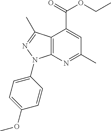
C12=C(N=C(C)C=C1C(=O)OCC)N(C1=CC=C(OC)C=C1)N=C2C
